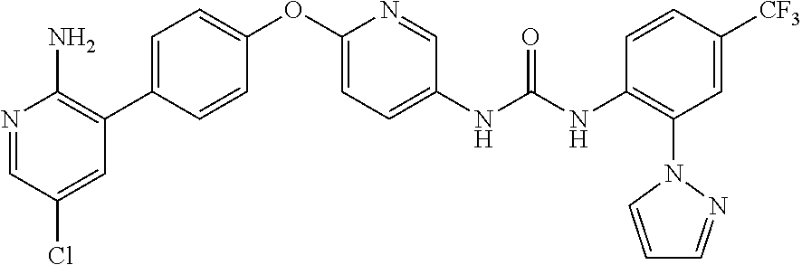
C1=CC(C2=C(N)N=CC(Cl)=C2)=CC=C1OC1=CC=C(NC(NC2=C(N3N=CC=C3)C=C([CF3])C=C2)=O)C=N1
